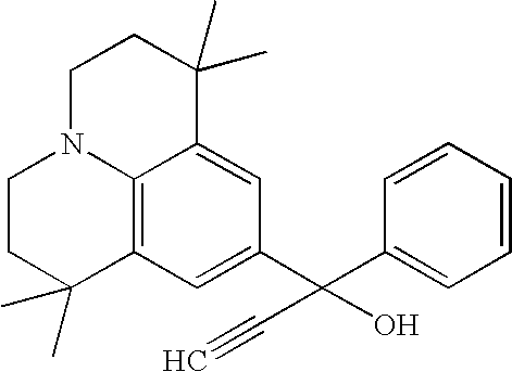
C12=C3C=C(C(C4=CC=CC=C4)(C#C)O)C=C1C(C)(C)CCN2CCC3(C)C
